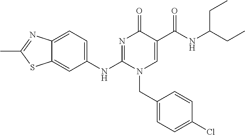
C1(NC2=NC(=O)C(C(NC(CC)CC)=O)=CN2CC2=CC=C(Cl)C=C2)=CC=C2C(=C1)SC(C)=N2
